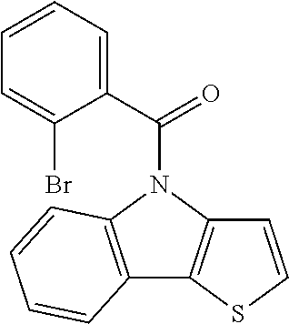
N1(C(=O)C2=CC=CC=C2Br)C2=C(C3=C1C=CS3)C=CC=C2
